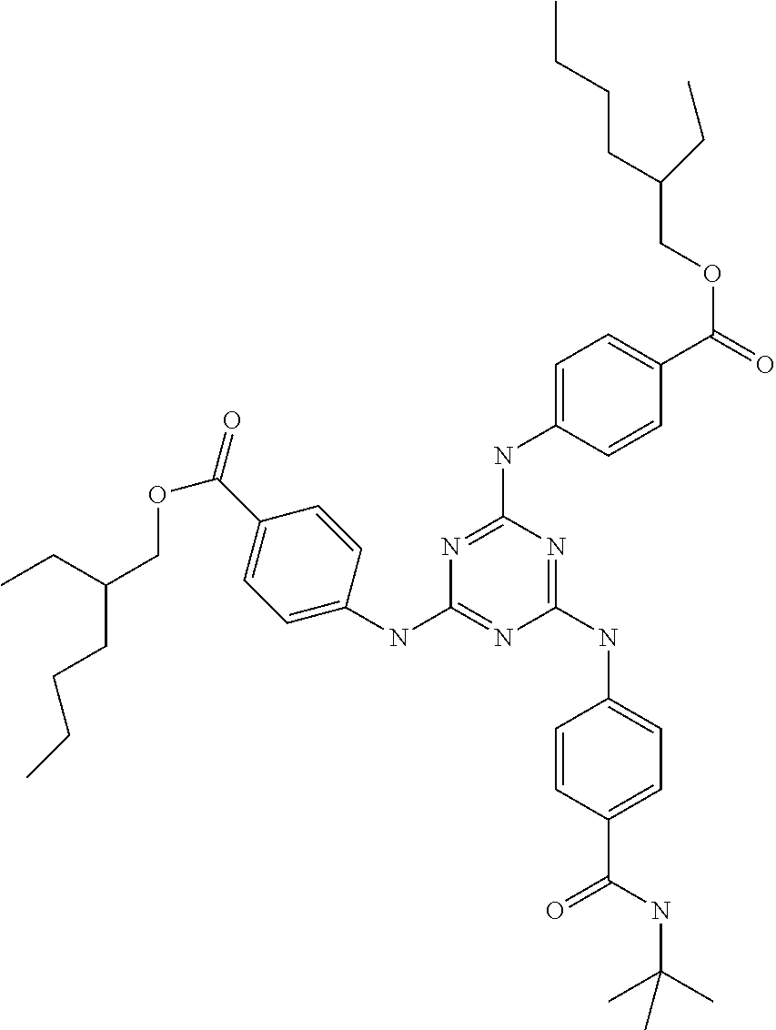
C1(NC2=CC=C(C(NC(C)(C)C)=O)C=C2)=NC(NC2=CC=C(C(=O)OCC(CC)CCCC)C=C2)=NC(NC2=CC=C(C(OCC(CCCC)CC)=O)C=C2)=N1
